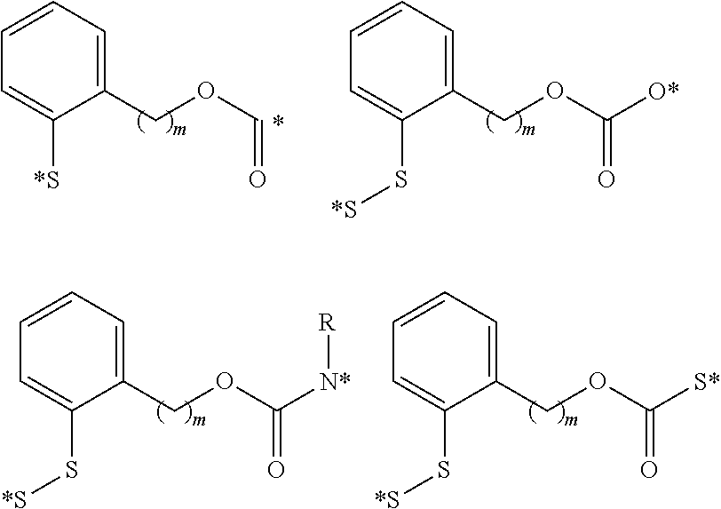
C1(COC(=O)[N*][R])=CC=CC=C1S[*S].C1(COC(=O)[S*])=CC=CC=C1S[*S].C1(COC(=O)[O*])=CC=CC=C1S[*S].C1(COC=O)=CC=CC=C1[*S]
